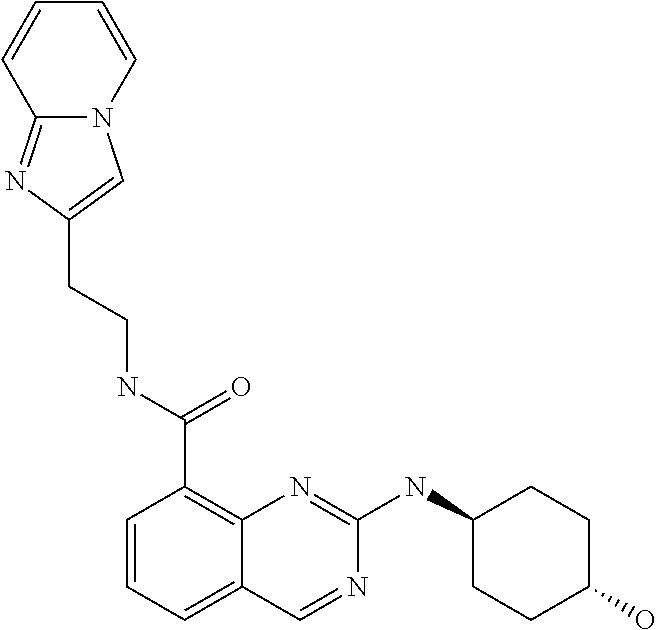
C1=CC=C2C(=C1C(NCCC1=CN3C(=N1)C=CC=C3)=O)N=C(NC1CCC(O)CC1)N=C2
